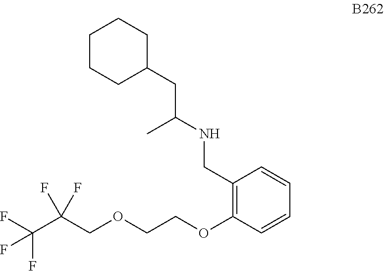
C1CCC(CC(NCC2=C(OCCOCC(C(F)(F)F)(F)F)C=CC=C2)C)CC1
